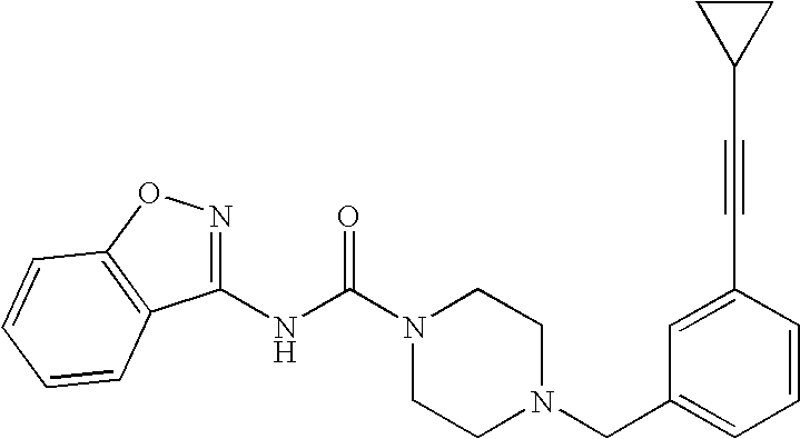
N(C(N1CCN(CC2=CC=CC(C#CC3CC3)=C2)CC1)=O)C1=NOC2=C1C=CC=C2
